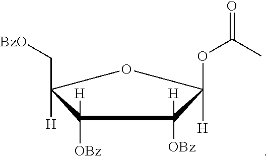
C1([OBz])([H])C([H])(C[BzO])OC([H])(OC(=O)C)C1([OBz])[H]
